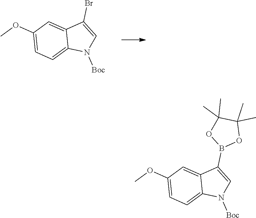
C1=C2C(Br)=CN([Boc])C2=CC=C1OC.B1(C2=CN([Boc])C3=CC=C(OC)C=C23)OC(C)(C)C(C)(C)O1
